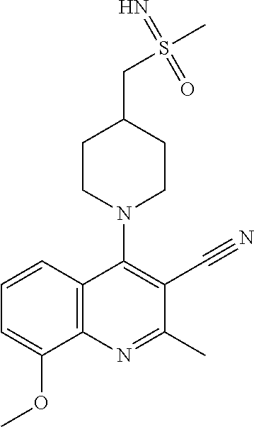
C1=CC2=C(C(OC)=C1)N=C(C)C(C#N)=C2N1CCC(CS(C)(=N)=O)CC1
